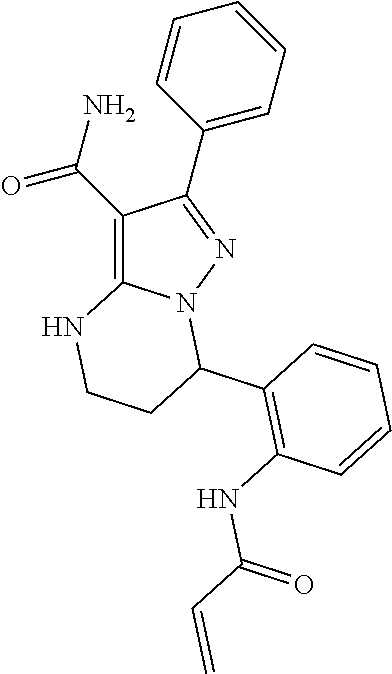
C1(C(N)=O)=C2N(N=C1C1=CC=CC=C1)C(C1=C(NC(C=C)=O)C=CC=C1)CCN2
